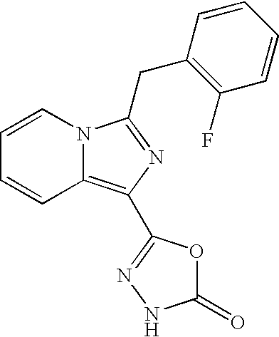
C1=CN2C(=C(C3=NNC(=O)O3)N=C2CC2=C(F)C=CC=C2)C=C1
